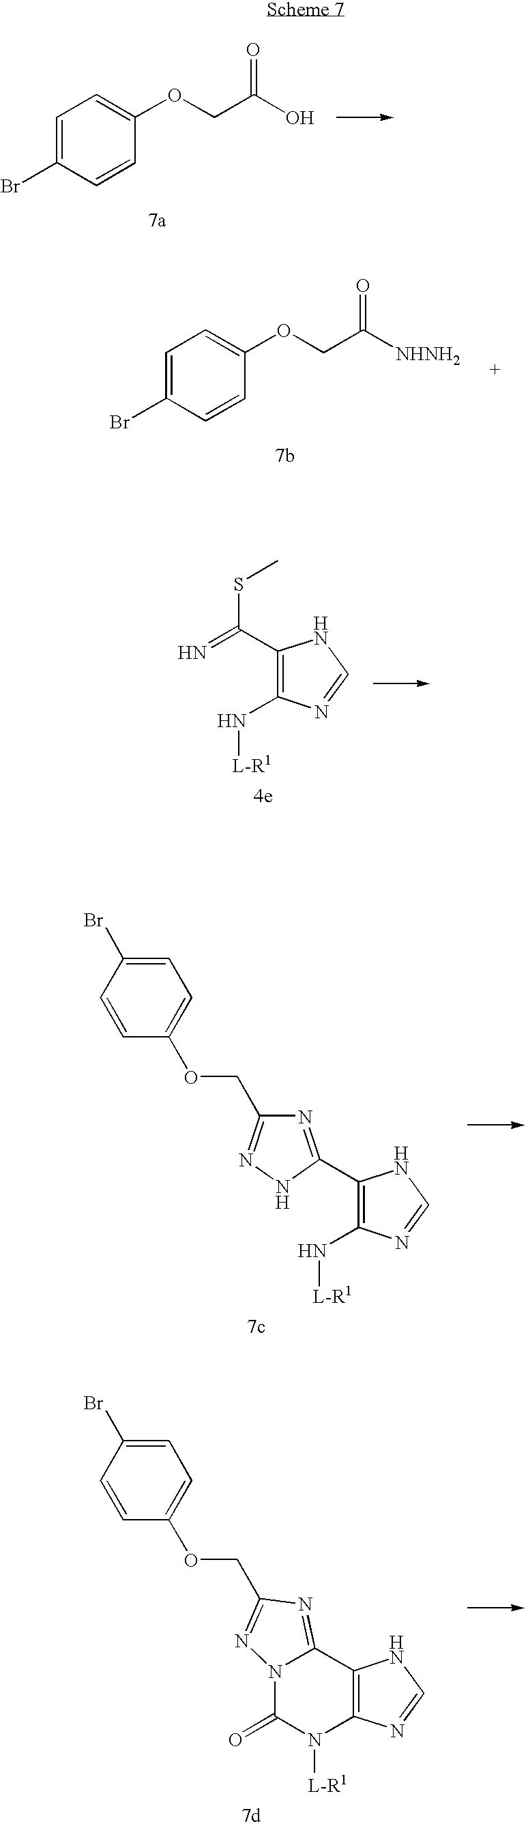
C1=C(Br)C=CC(OCC(O)=O)=C1.C1=C(Br)C=CC(OCC([NHNH2])=O)=C1.C1(C(=N)SC)=C(N[L-R1])N=CN1.C1(C2=NC(COC3=CC=C(Br)C=C3)=NN2)=C(N[L-R1])N=CN1.C12=C(N=CN1)N([L-R1])C(=O)N1C2=NC(COC2=CC=C(Br)C=C2)=N1
